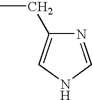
N1=CNC=C1CC
